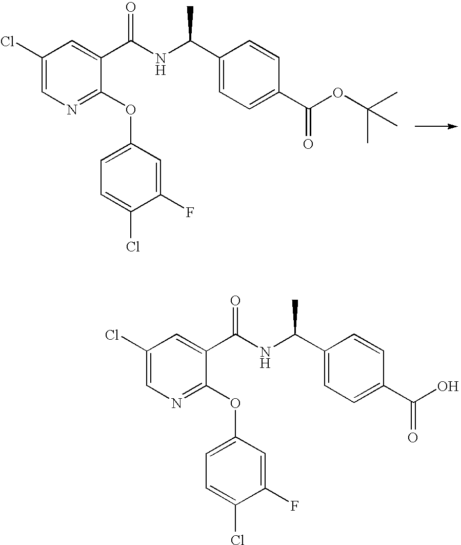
C1(Cl)=CN=C(OC2=CC=C(Cl)C(F)=C2)C(C(NC(C2=CC=C(C(OC(C)(C)C)=O)C=C2)C)=O)=C1.C1(Cl)=CN=C(OC2=CC=C(Cl)C(F)=C2)C(C(NC(C2=CC=C(C(O)=O)C=C2)C)=O)=C1
